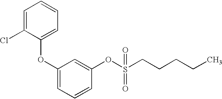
C1=C(Cl)C(OC2=CC=CC(OS(=O)(=O)CCCCC)=C2)=CC=C1
